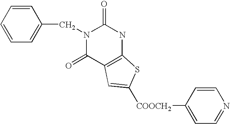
C1=CC=C(CN2C(=O)C3=C(NC2=O)SC([COOCH2]C2=CC=NC=C2)=C3)C=C1
